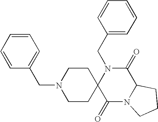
C(N1C2(C(=O)N3C(C1=O)CCC3)CCN(CC1=CC=CC=C1)CC2)C1=CC=CC=C1
